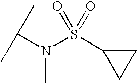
C(N(S(C1CC1)(=O)=O)C)(C)C
